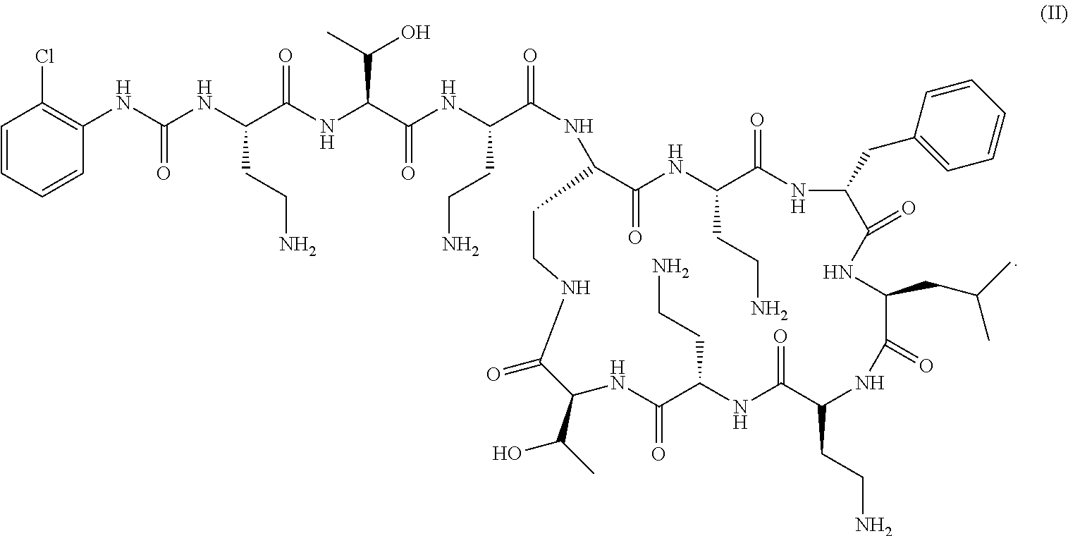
C1(NC(NC(C(NC(C(NC(C(NC2CCNC(=O)C(C(C)O)NC(=O)C(CCN)NC(=O)C(CCN)NC(=O)C(CC(C)C)NC(=O)C(CC3=CC=CC=C3)NC(=O)C(CCN)NC2=O)=O)CCN)=O)C(C)O)=O)CCN)=O)=C(Cl)C=CC=C1
